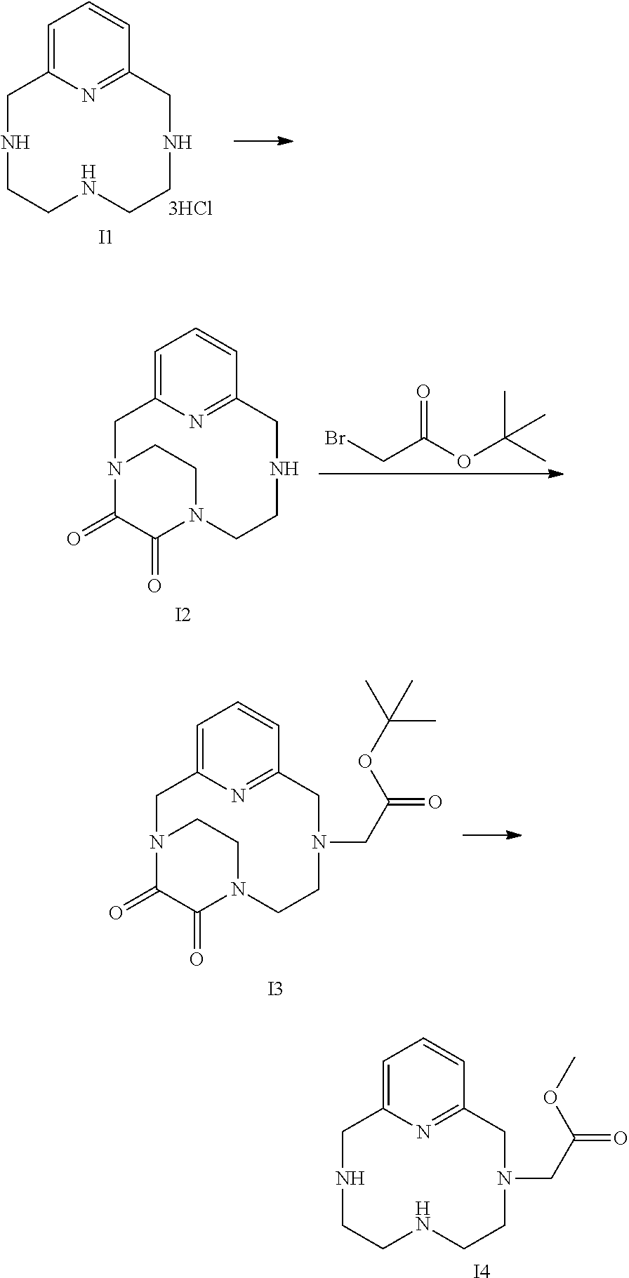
C1=C2N=C(C=C1)CNCCNCCNC2.[I1].C1=C2N=C(C=C1)CNCCN1C(=O)C(=O)N(C2)CC1.O=C(OC(C)(C)C)CBr.[I2].C1=C2N=C(C=C1)CN(CC(=O)OC(C)(C)C)CCN1C(=O)C(=O)N(C2)CC1.[I3].C1=C2N=C(C=C1)CN(CC(=O)OC)CCNCCNC2.[I4]
